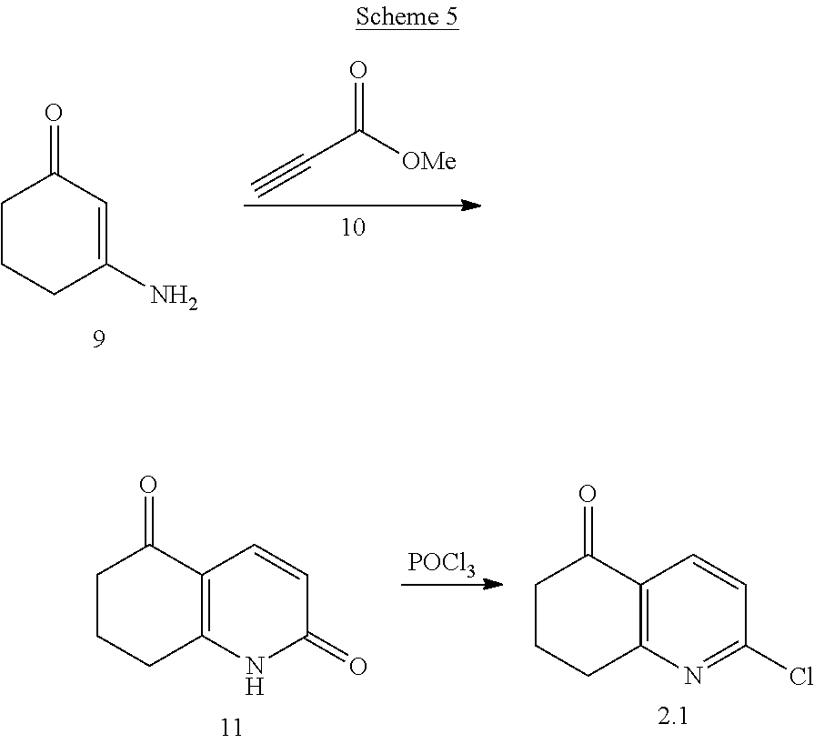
C#CC([OMe])=O.C1CCC(N)=CC1=O.C1CCC2=C(C1=O)C=CC(=O)N2.C1CCC2=C(C1=O)C=CC(Cl)=N2.[POCl3]
